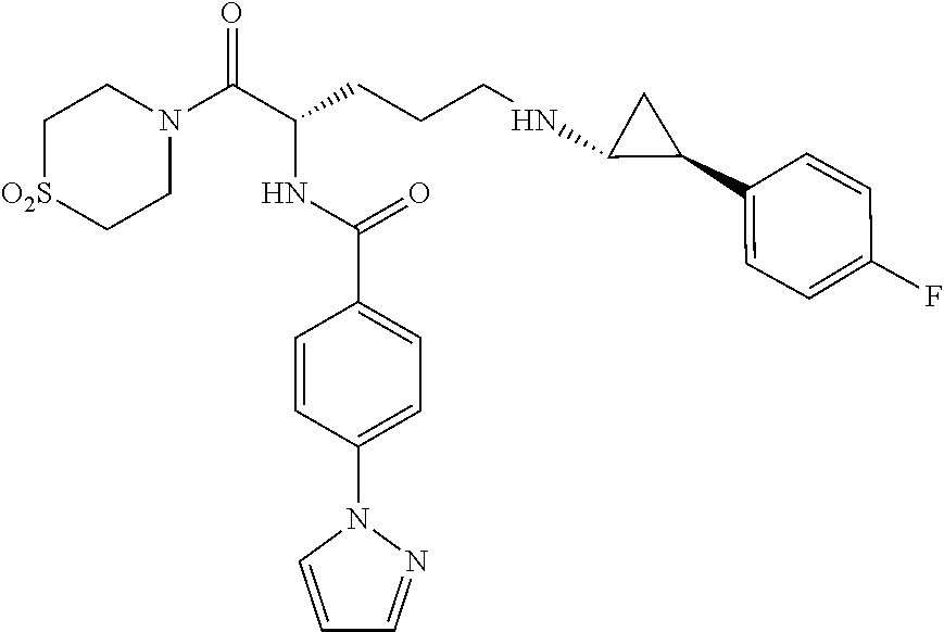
C1[O2S]CCN(C(C(CCCNC2C(C3=CC=C(F)C=C3)C2)NC(C2=CC=C(N3C=CC=N3)C=C2)=O)=O)C1
